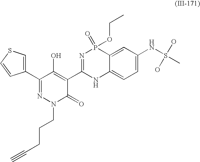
C1(C2=CSC=C2)=NN(CCCC#C)C(=O)C(C2=NP(=O)(OCC)C3=CC(NS(C)(O)O)=CC=C3N2)=C1O
